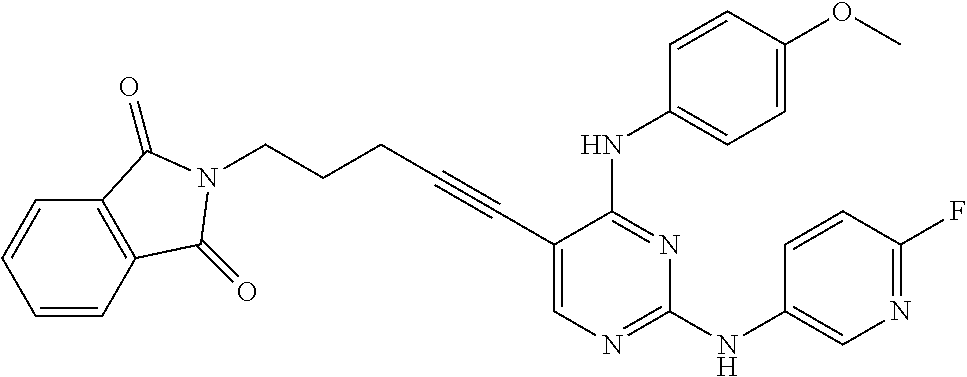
C1=CC2=C(C=C1)C(=O)N(CCCC#CC1=CN=C(NC3=CN=C(F)C=C3)N=C1NC1=CC=C(OC)C=C1)C2=O
